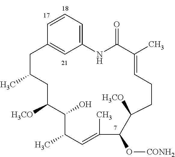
C12=CC=CC(=C1)CC(C)CC([H3CO])C(O)C(C)C=C(C)C(O[CONH2])C([H3CO])CCC=C(C)C(=O)N2
